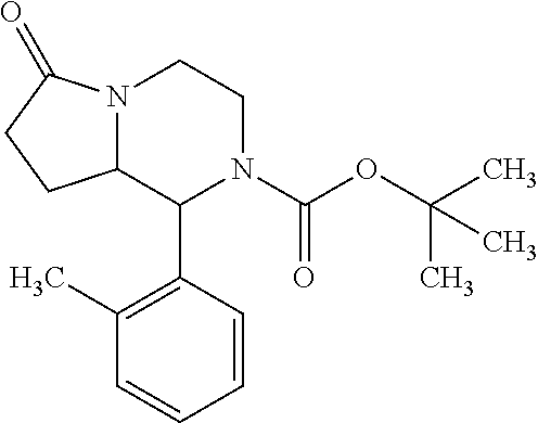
C1(C2N(C(OC(C)(C)C)=O)CCN3C2CCC3=O)=C(C)C=CC=C1
